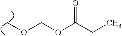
COCOC(=O)CC
